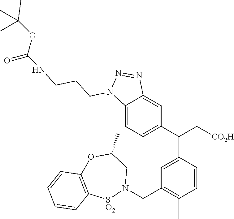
C12=CC=C(C(C3=CC(CN4CC(C)OC5=C([SO2]4)C=CC=C5)=C(C)C=C3)C[CO2H])C=C1N=NN2CCCNC(OC(C)(C)C)=O
